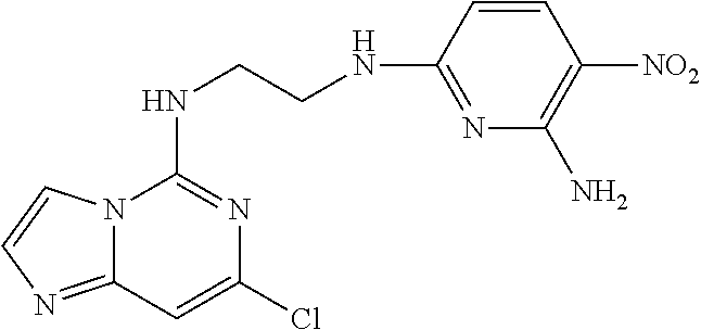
C12=NC=CN1C(NCCNC1=NC(N)=C([NO2])C=C1)=NC(Cl)=C2
